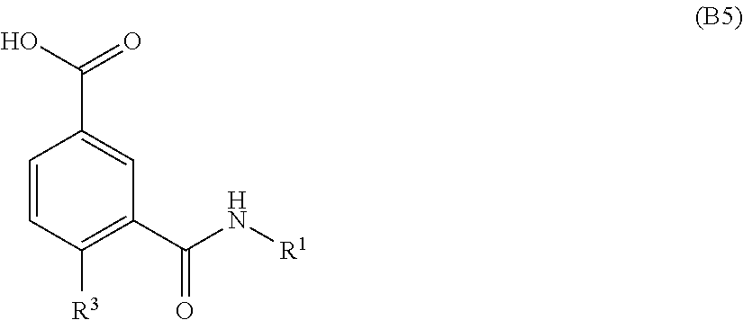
C1=CC([R3])=C(C(N[R1])=O)C=C1C(O)=O
